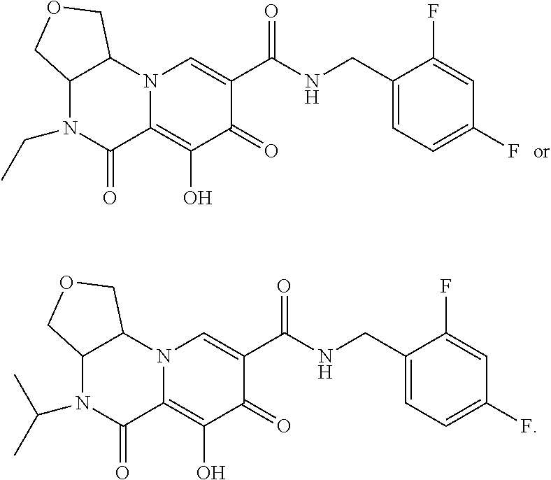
C12N(CC)C(=O)C3=C(O)C(=O)C(C(NCC4=CC=C(F)C=C4F)=O)=CN3C1COC2.C12N(C(C)C)C(=O)C3=C(O)C(=O)C(C(NCC4=CC=C(F)C=C4F)=O)=CN3C1COC2
